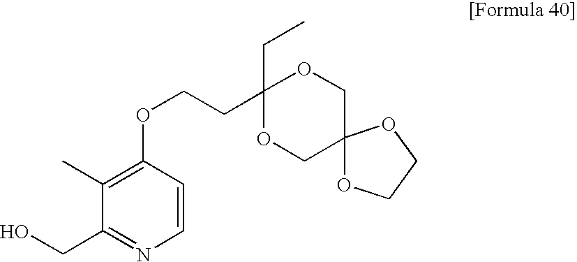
O(CCC1(CC)OCC2(CO1)OCCO2)C1=C(C)C(CO)=NC=C1
